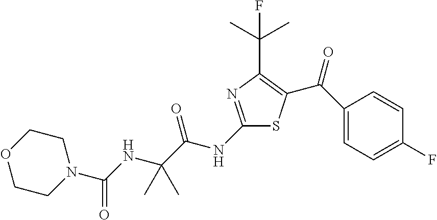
C1(NC(C(NC(N2CCOCC2)=O)(C)C)=O)=NC(C(C)(C)F)=C(C(C2=CC=C(F)C=C2)=O)S1
